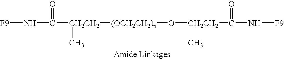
[F9]NC(=O)[CH2CH2](C)[(OCH2CH2)n]O[CH2CH2](C)C(=O)N[F9]
